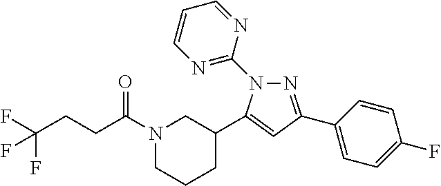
C(C(N1CCCC(C2=CC(C3=CC=C(F)C=C3)=NN2C2=NC=CC=N2)C1)=O)CC(F)(F)F
